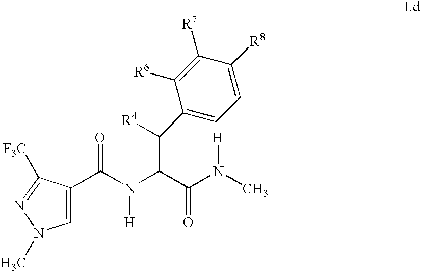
C1=C(C(N(C(C(N(C)[H])=O)C([R4])C2=CC=C([R8])C([R7])=C2[R6])[H])=O)C([F3C])=NN1C
